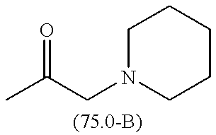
C1N(CC(C)=O)CCCC1
